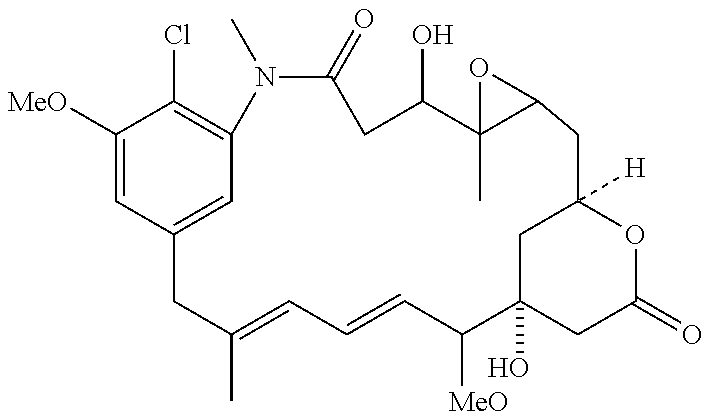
C1([MeO])=CC2=CC(=C1Cl)N(C)C(=O)CC(O)C1(C)C(O1)CC1([H])OC(=O)CC(O)(C([MeO])C=CC=C(C)C2)C1
